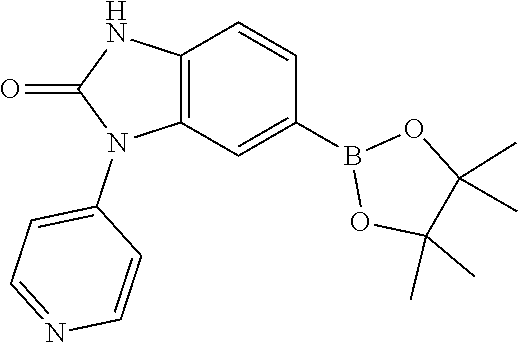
C12=C(C=C(B3OC(C)(C)C(C)(C)O3)C=C1)N(C1=CC=NC=C1)C(=O)N2
